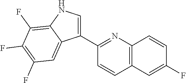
C12=C(N=C(C3=CNC4=C(F)C(F)=C(F)C=C34)C=C1)C=CC(F)=C2
